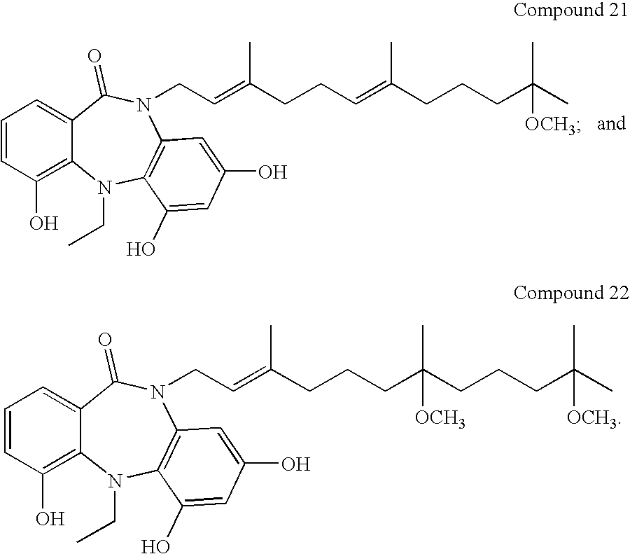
C1=CC(O)=C2C(=C1)C(=O)N(CC=C(CCC=C(CCCC(C)(C)[OCH3])C)C)C1=C(N2CC)C(O)=CC(O)=C1.C1=CC(O)=C2C(=C1)C(=O)N(CC=C(CCCC(CCCC(C)(C)[OCH3])(C)[OCH3])C)C1=C(N2CC)C(O)=CC(O)=C1
